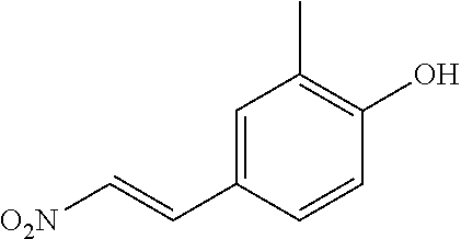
[O2N]C=CC1=CC(C)=C(O)C=C1
